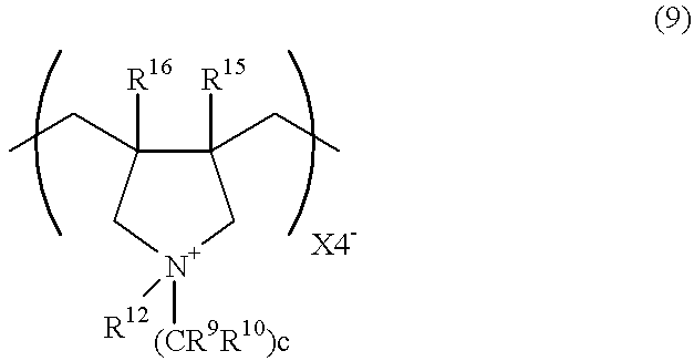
C1(CC)([R15])C(CC)([R16])C[N+]([(CR9R10)c])([R12])C1
